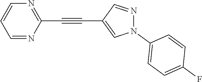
C1=NC(C#CC2=CN(C3=CC=C(F)C=C3)N=C2)=NC=C1
